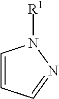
C1=CC=NN1[R1]
